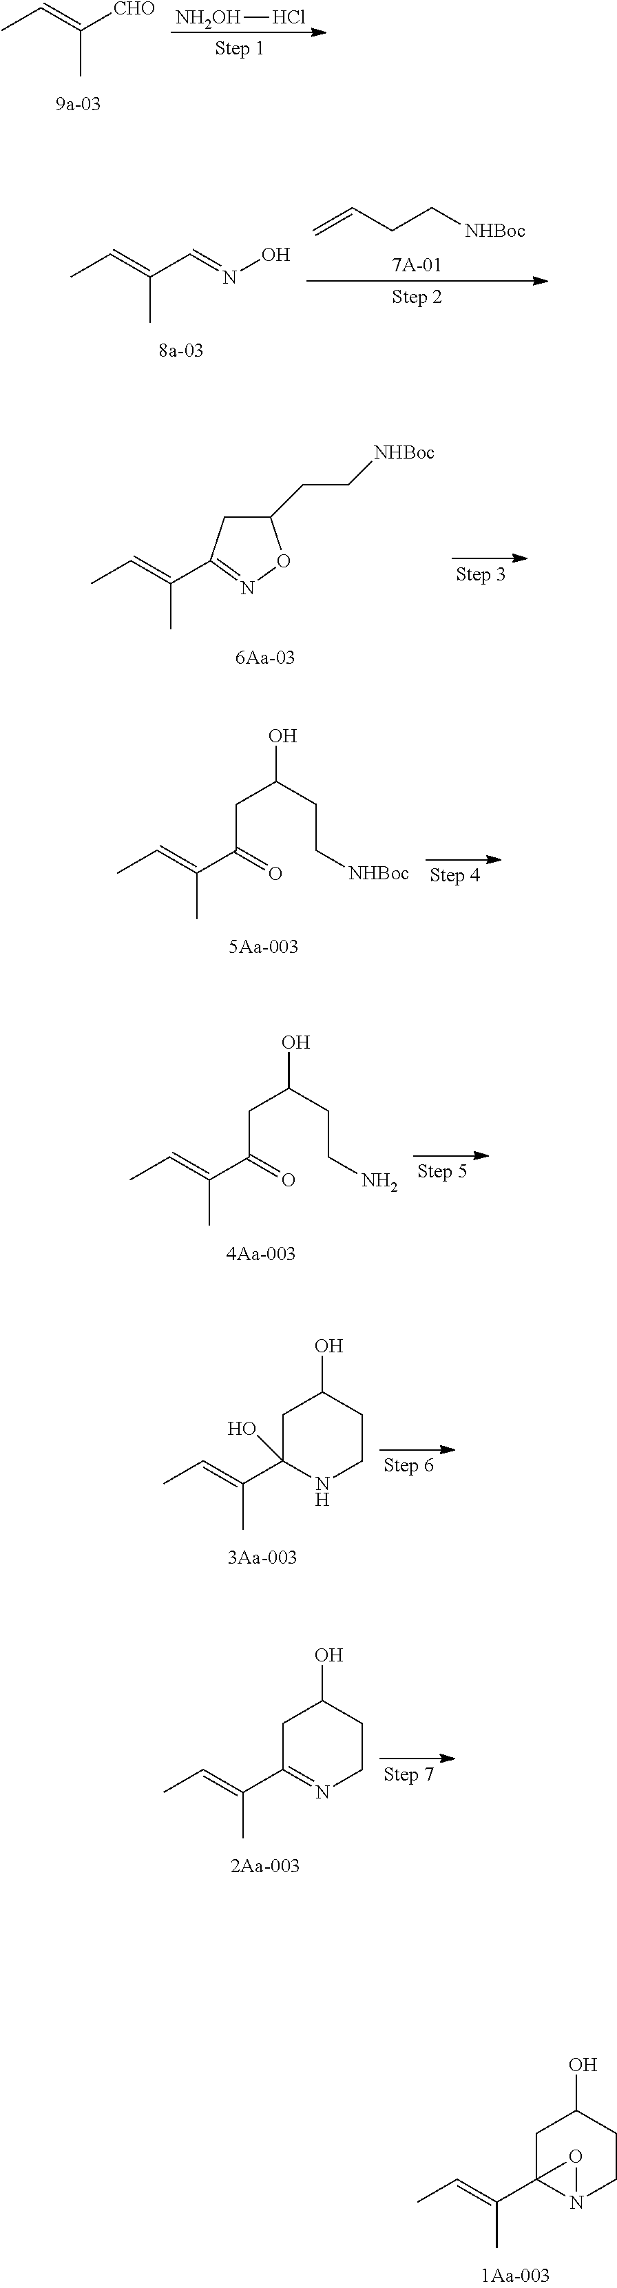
C(C=NO)(=CC)C.C=CCC[NHBoc].C(C1=NOC(CC[NHBoc])C1)(=CC)C.C(C(=O)CC(CC[NHBoc])O)(=CC)C.C(C(=O)CC(CCN)O)(=CC)C.C(C1(O)NCCC(O)C1)(=CC)C.C(C1=NCCC(O)C1)(=CC)C.C(C12N(CCC(O)C1)O2)(=CC)C.C([CHO])(=CC)C.[NH2OH]Cl
